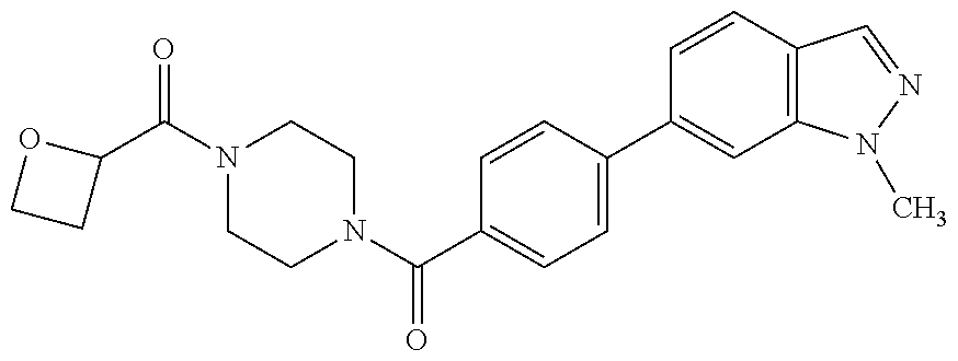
C1(C(=O)N2CCN(C(=O)C3=CC=C(C4=CC5=C(C=C4)C=NN5C)C=C3)CC2)OCC1
